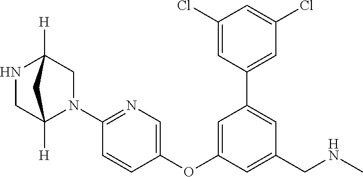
C1(Cl)=CC(C2=CC(CNC)=CC(OC3=CN=C(N4C5([H])CNC([H])(C5)C4)C=C3)=C2)=CC(Cl)=C1
